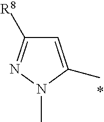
C1=C(C)N(C)N=C1[R8]
